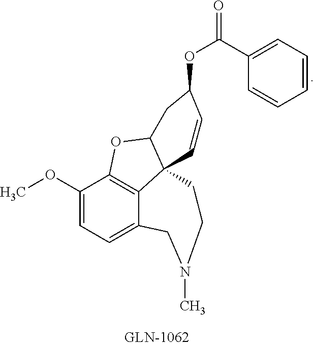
C1(OC)=CC=C2C3=C1OC1C3(C=CC(OC(C3=CC=CC=C3)=O)C1)CCN(C)C2
